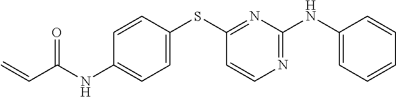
C1(NC(C=C)=O)=CC=C(SC2=NC(NC3=CC=CC=C3)=NC=C2)C=C1
